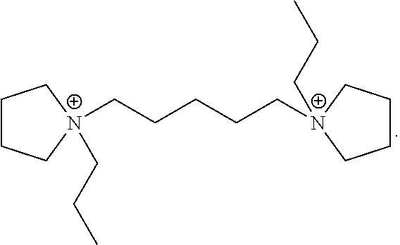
C1CC[N+](CCC)(CCCCC[N+]2(CCC)CCCC2)C1
